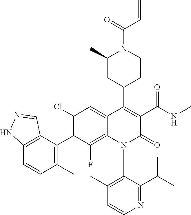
C12=C(C(C3=C(Cl)C=C4C(=C3F)N(C3=C(C)C=CN=C3C(C)C)C(=O)C(C(NC)=O)=C4C3CCN(C(=O)C=C)C(C)C3)=C(C)C=C1)C=NN2
